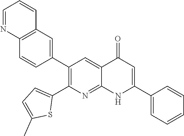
C12=C(C=C(C3=C(C4=CC=C(C)S4)N=C4C(=C3)C(=O)C=C(C3=CC=CC=C3)N4)C=C1)C=CC=N2
